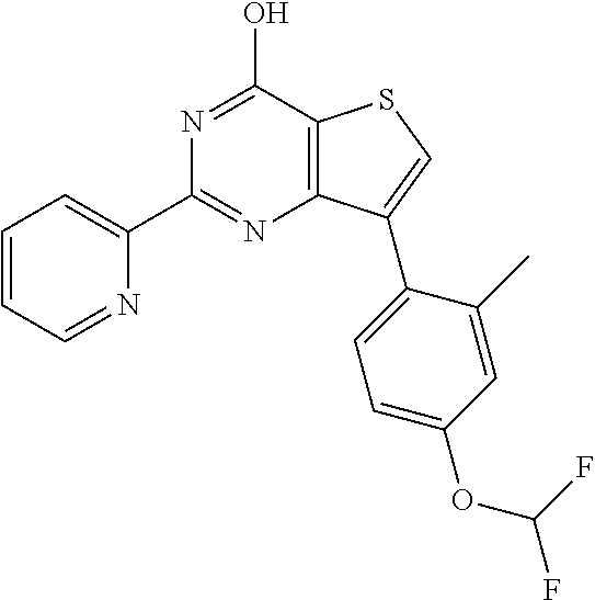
C1(C2=NC3=C(C(O)=N2)SC=C3C2=CC=C(OC(F)F)C=C2C)=CC=CC=N1
